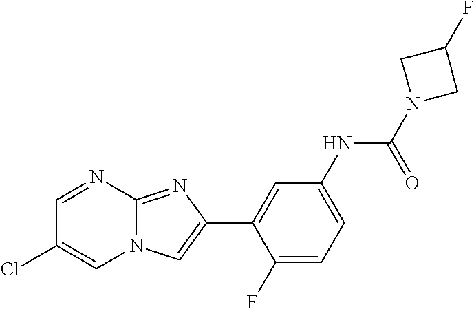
C1=NC2=NC(C3=CC(NC(N4CC(F)C4)=O)=CC=C3F)=CN2C=C1Cl
